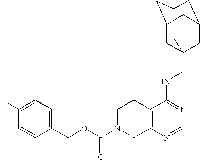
C12=C(N=CN=C1NCC13CC4CC(CC(C1)C4)C3)CN(C(OCC1=CC=C(F)C=C1)=O)CC2
